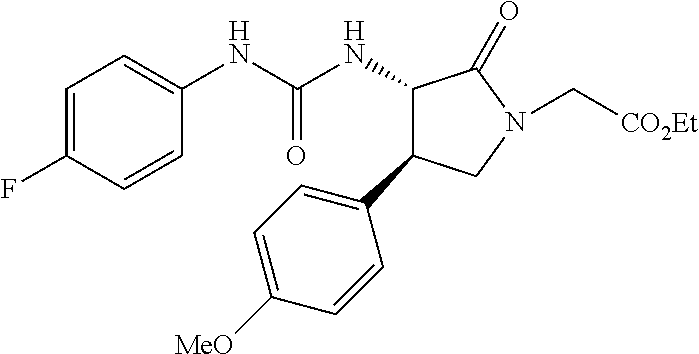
N(C(NC1C(C2=CC=C([MeO])C=C2)CN(C[CO2Et])C1=O)=O)C1=CC=C(F)C=C1
